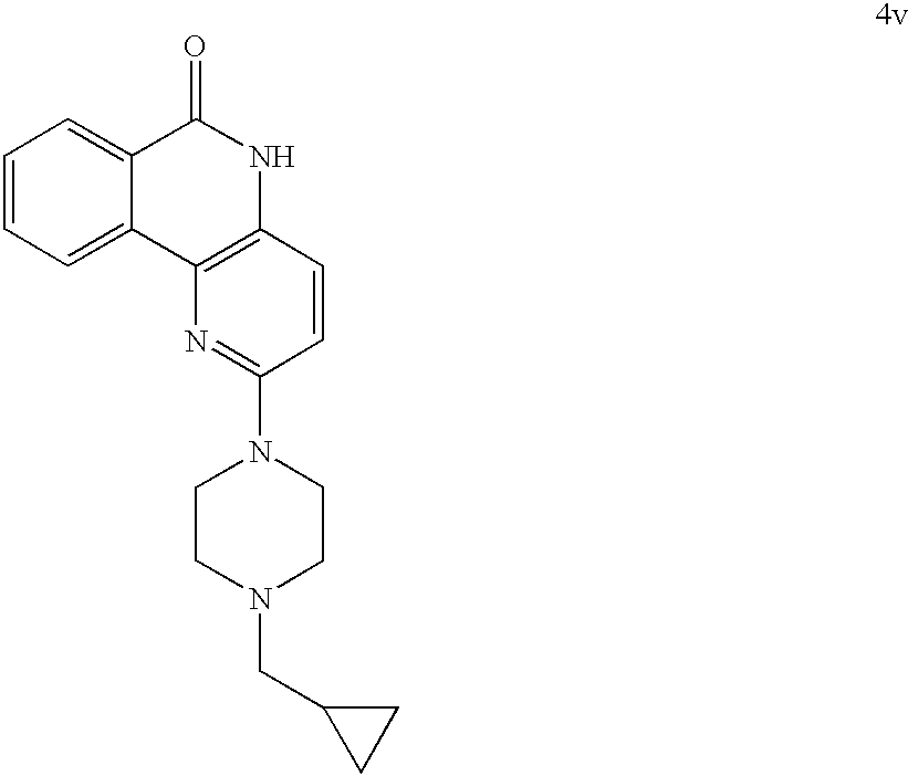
C1=CC=C2C(=C1)C(=O)NC1=C2N=C(N2CCN(CC3CC3)CC2)C=C1
